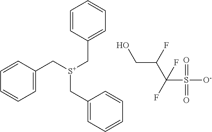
OCC(C(S([O-])(=O)=O)(F)F)F.C1=CC(C[S+](CC2=CC=CC=C2)CC2=CC=CC=C2)=CC=C1
